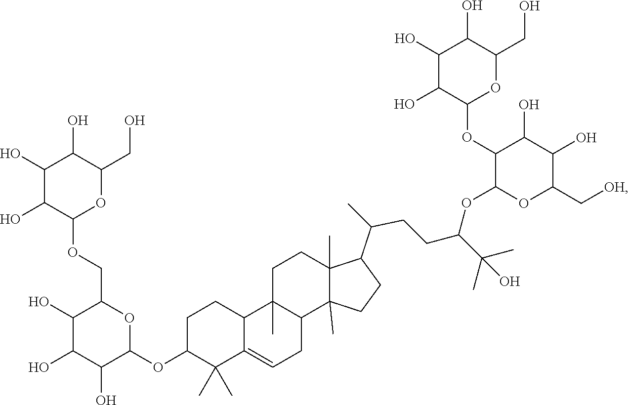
C1C=C2C(C)(C)C(OC3C(O)C(O)C(O)C(COC4C(O)C(O)C(O)C(CO)O4)O3)CCC2C2(C)C1C1(C)C(C)(CC2)C(C(C)CCC(C(C)(O)C)OC2OC(C[OH])C(O)C(O)C2OC2C(O)C(O)C(O)C(CO)O2)CC1
